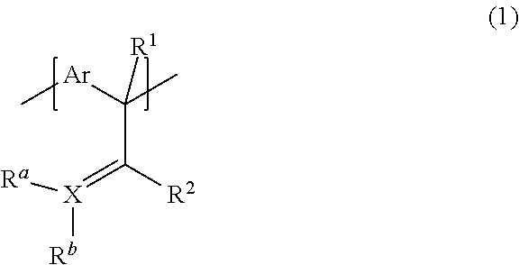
C[Ar]C(C)(C([R2])=[X]([Ra])[Rb])[R1]
